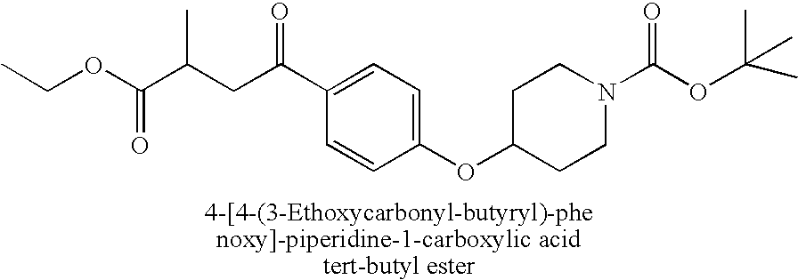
CCOC(C(C)CC(=O)C1=CC=C(OC2CCN(C(OC(C)(C)C)=O)CC2)C=C1)=O
